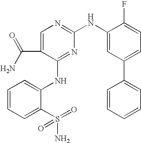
C1=CC=C(S(=O)(N)=O)C(NC2=NC(NC3=CC(C4=CC=CC=C4)=CC=C3F)=NC=C2C(N)=O)=C1
